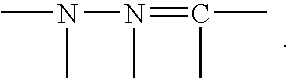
CN(N(=C(C)C)C)C
